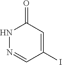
N1N=CC(I)=CC1=O
